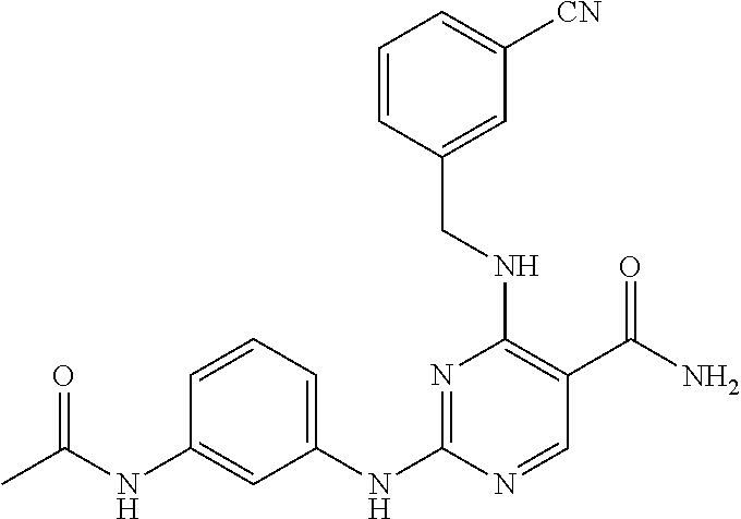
C1(CNC2=C(C(N)=O)C=NC(NC3=CC=CC(NC(=O)C)=C3)=N2)=CC([CN])=CC=C1
